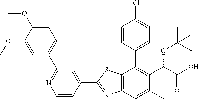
C1(C2=NC3=C(S2)C(C2=CC=C(Cl)C=C2)=C(C(OC(C)(C)C)C(=O)O)C(C)=C3)=CC(C2=CC=C(OC)C(OC)=C2)=NC=C1
